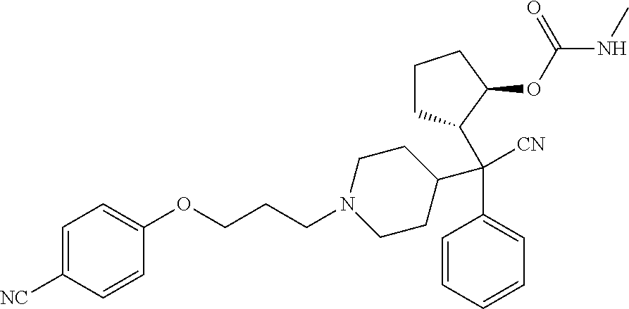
C1=CC=CC=C1C(C1CCCC1OC(NC)=O)(C1CCN(CCCOC2=CC=C([NC])C=C2)CC1)[CN]
